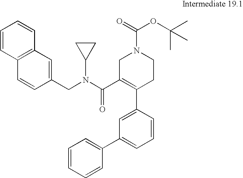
C1(CN(C(C2=C(C3=CC(C4=CC=CC=C4)=CC=C3)CCN(C(=O)OC(C)(C)C)C2)=O)C2CC2)=CC2=C(C=C1)C=CC=C2
